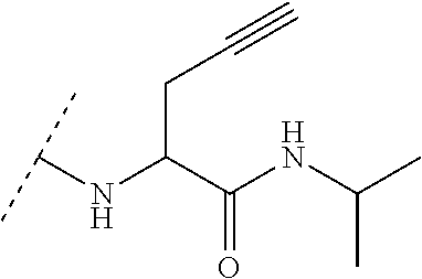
C(C(C(NC(C)C)=O)NC(C)C)C#C
